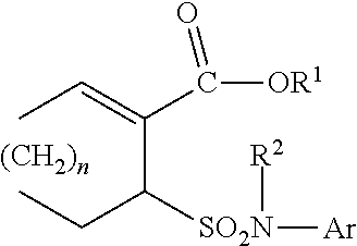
CC=C(C(CC)[SO2N]([R2])[Ar])C([OR1])=O
